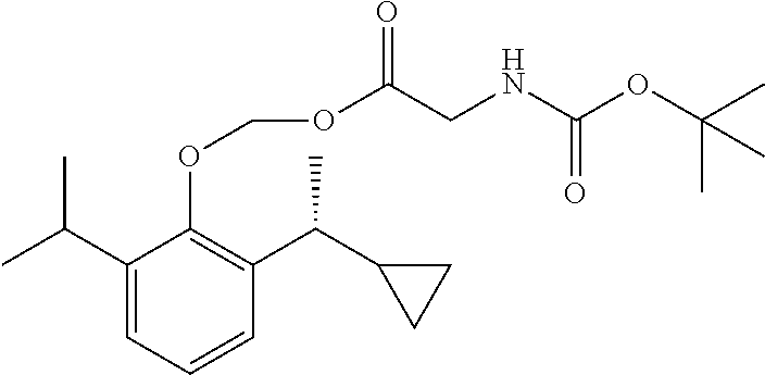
C1(C(C)C)=CC=CC(C(C2CC2)C)=C1OCOC(CNC(OC(C)(C)C)=O)=O
